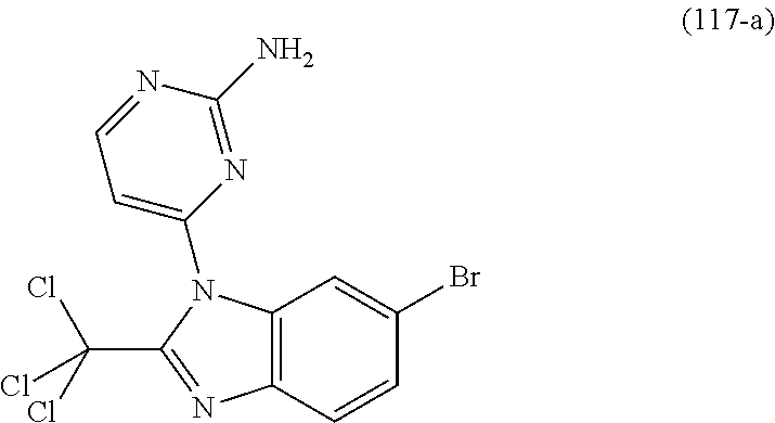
C12=C(C=CC(Br)=C1)N=C(C(Cl)(Cl)Cl)N2C1=CC=NC(N)=N1
